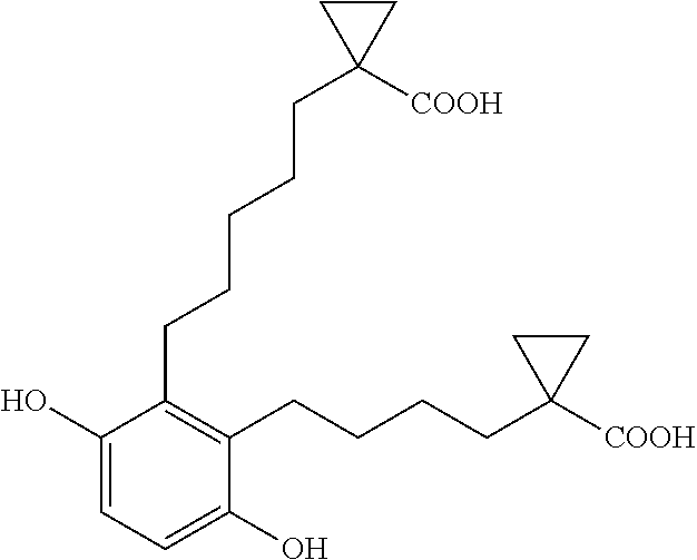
C1(O)=CC=C(O)C(CCCCC2([COOH])CC2)=C1CCCCCC1([COOH])CC1
